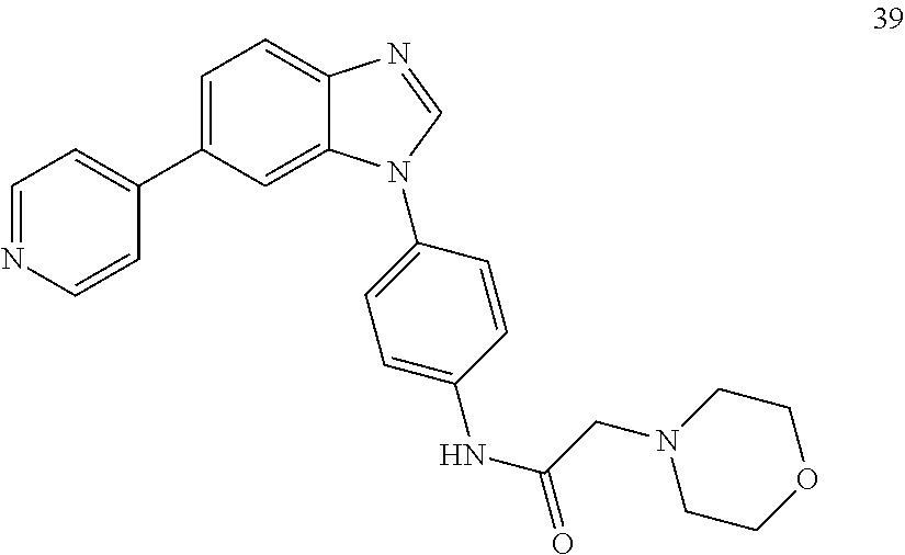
C1=C(C2=CC=NC=C2)C=C2C(=C1)N=CN2C1=CC=C(NC(=O)CN2CCOCC2)C=C1
